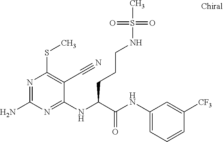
C1(NC(C(NC2=CC=CC([CF3])=C2)=O)CCCNS(C)(=O)=O)=NC(N)=NC(SC)=C1C#N
